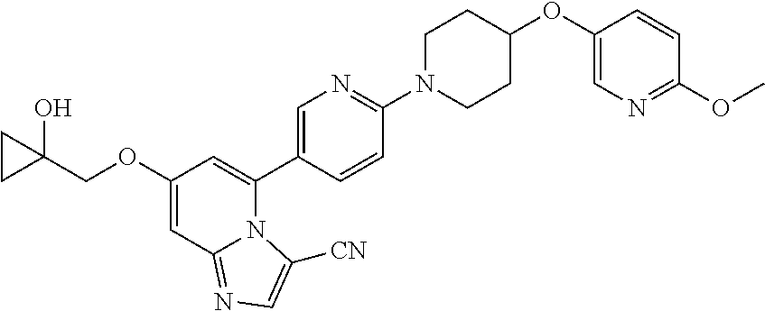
C1(OCC2(O)CC2)=CC2=NC=C([CN])N2C(C2=CN=C(N3CCC(OC4=CN=C(OC)C=C4)CC3)C=C2)=C1
